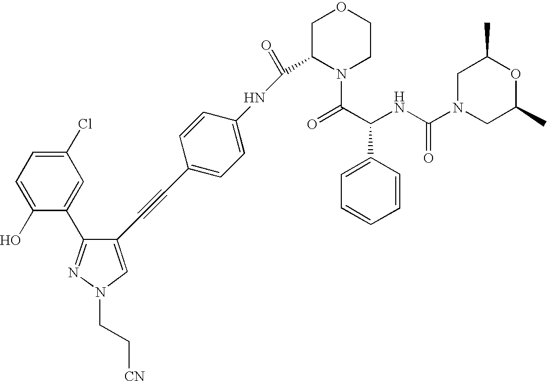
C1(O)=CC=C(Cl)C=C1C1=NN(CC[CN])C=C1C#CC1=CC=C(NC(C2N(C(C(NC(N3CC(C)OC(C)C3)=O)C3=CC=CC=C3)=O)CCOC2)=O)C=C1
